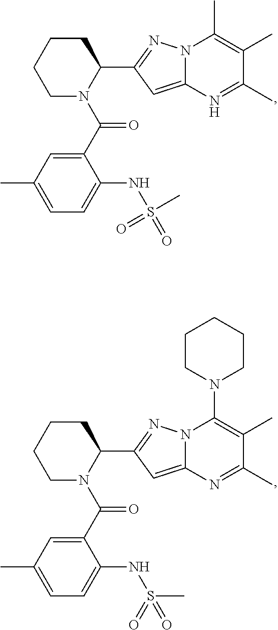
C1CCCN(C(C2=CC(C)=CC=C2NS(C)(=O)=O)=O)C1C1=NN2C(=C1)N=C(C)C(C)=C2C.C1CCCN(C(C2=CC(C)=CC=C2NS(C)(=O)=O)=O)C1C1=NN2C(=C1)N=C(C)C(C)=C2N1CCCCC1
